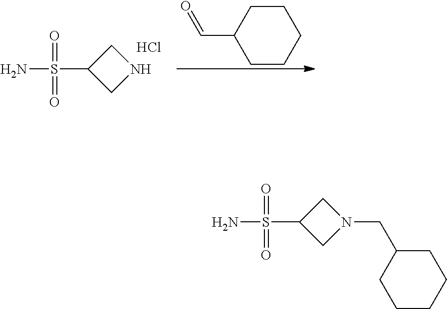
O=S(=O)(C1CN(CC2CCCCC2)C1)N.Cl.O=S(=O)(C1CNC1)N.C1CCCCC1C=O
